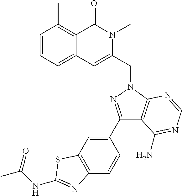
C1=CC=C2C(=C1C)C(=O)N(C)C(CN1C3=C(C(C4=CC5=C(C=C4)N=C(NC(C)=O)S5)=N1)C(N)=NC=N3)=C2
